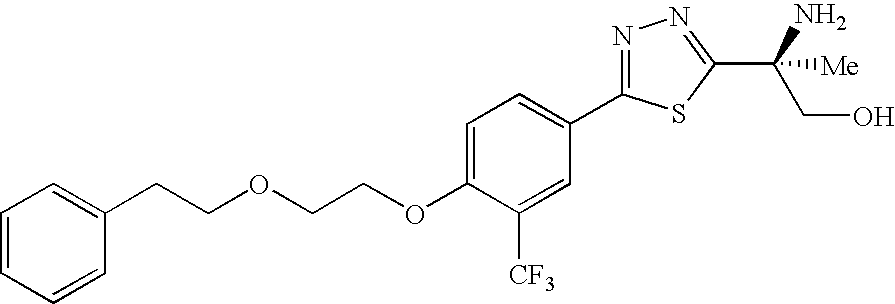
C1=CC=CC(CCOCCOC2=CC=C(C3=NN=C(C(N)([Me])CO)S3)C=C2[CF3])=C1
